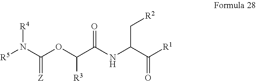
[R5]N(C(OC(C(NC(C([R1])=O)C[R2])=O)[R3])=[Z])[R4]
